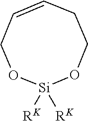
C1=CCCO[Si]([RK])([RK])OC1
